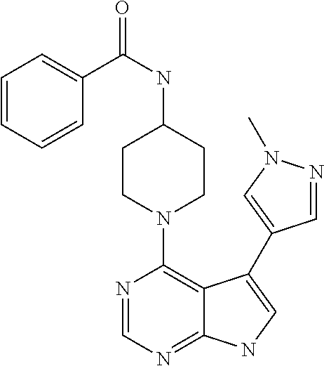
N(C(=O)C1=CC=CC=C1)C1CCN(C2=C3C(=NC=N2)NC=C3C2=CN(C)N=C2)CC1
